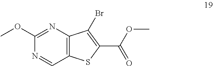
N1=CC2=C(N=C1OC)C(Br)=C(C(OC)=O)S2
